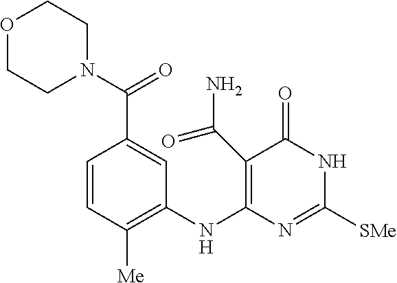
O1CCN(C(=O)C2=CC(NC3=C(C(N)=O)C(=O)NC([SMe])=N3)=C([Me])C=C2)CC1
